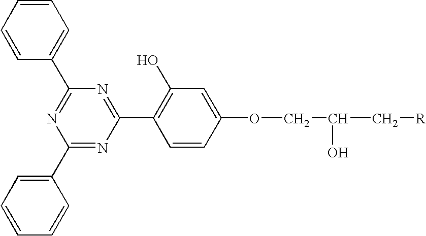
C1=CC(C2=NC(C3=CC=CC=C3)=NC(C3=C(O)C=C(OCC(O)C[R])C=C3)=N2)=CC=C1
